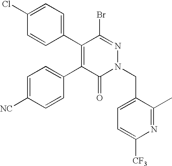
C1(C2=CC=C(Cl)C=C2)=C(C2=CC=C([NC])C=C2)C(=O)N(CC2=CC=C([CF3])N=C2C)N=C1Br
